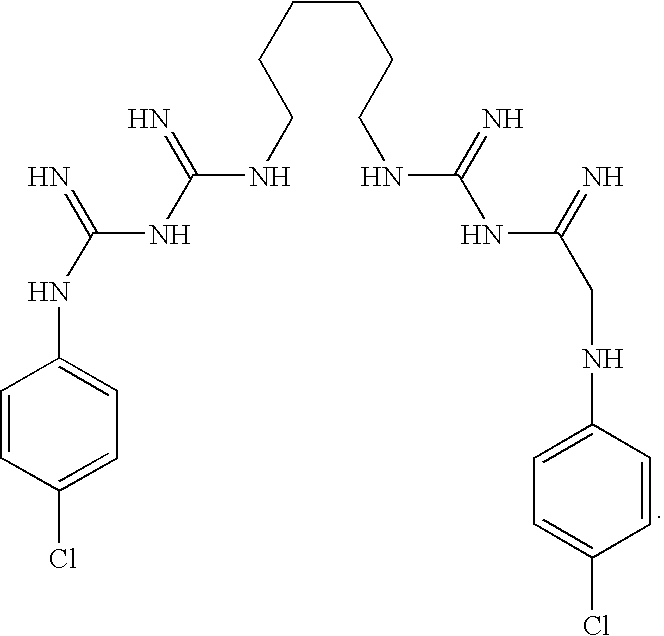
C(CCCNC(=N)NC(=N)NC1=CC=C(Cl)C=C1)CCNC(=N)NC(=N)CNC1=CC=C(Cl)C=C1
